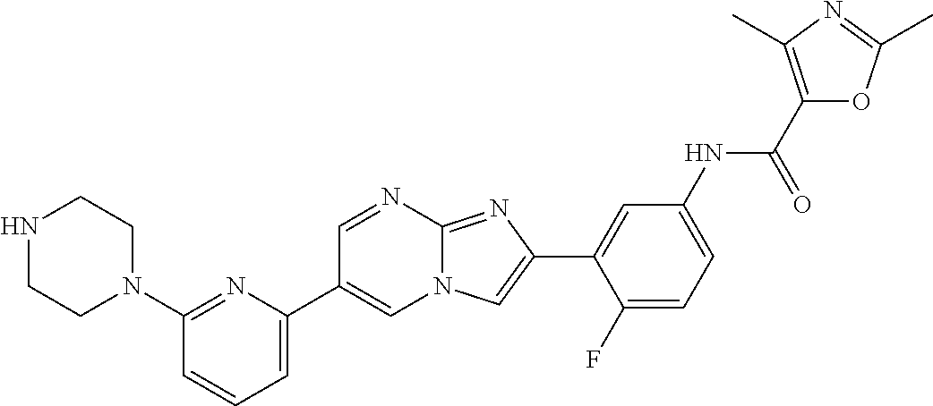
C1=NC2=NC(C3=CC(NC(C4=C(C)N=C(C)O4)=O)=CC=C3F)=CN2C=C1C1=CC=CC(N2CCNCC2)=N1
